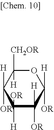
O1C([H])([CH2OR])C([OR])([H])C([H])([OR])C([H])([OR])C1([OR])[H]
